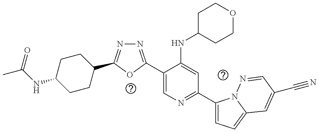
C1(C2=NN=C(C3CCC(NC(=O)C)CC3)O2)=CN=C(C2=CC=C3N2N=CC(C#N)=C3)C=C1NC1CCOCC1
